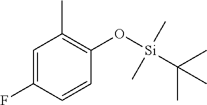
C1=C(F)C=CC(O[Si](C)(C)C(C)(C)C)=C1C
